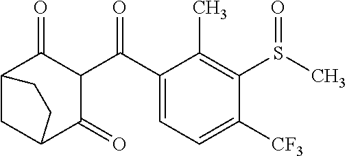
C12CC(C(=O)C(C(C3=CC=C([CF3])C(S(C)=O)=C3C)=O)C1=O)CC2
